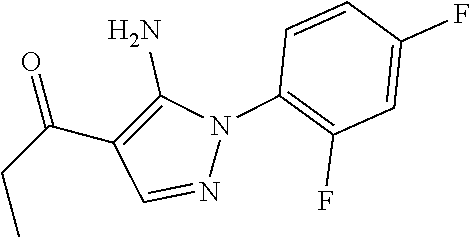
C(C1=C(N)N(C2=C(F)C=C(F)C=C2)N=C1)(CC)=O
